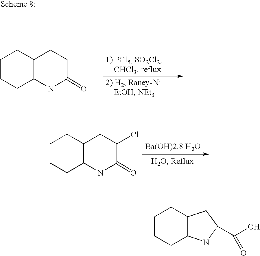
C1CCC2C(C1)CCC(=O)N2.C1CCC2C(C1)CC(Cl)C(=O)N2.C1CCC2C(C1)CC(C(O)=O)N2
